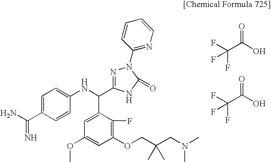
C(C(O)=O)(F)(F)F.C(C(O)=O)(F)(F)F.C1=C(C(=N)N)C=CC(NC(C2=CC(OC)=CC(OCC(CN(C)C)(C)C)=C2F)C2=NN(C3=NC=CC=C3)C(=O)N2)=C1
